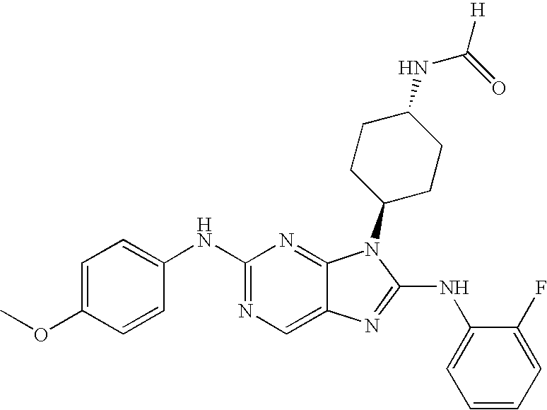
C1(NC2=CC=C(OC)C=C2)=NC=C2C(=N1)N(C1CCC(NC(=O)[H])CC1)C(NC1=CC=CC=C1F)=N2
